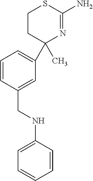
C1(C)(C2=CC=CC(CNC3=CC=CC=C3)=C2)N=C(N)SCC1
